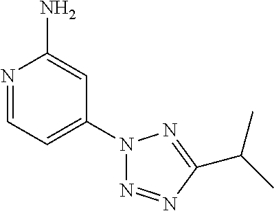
N1=CC=C(N2N=NC(C(C)C)=N2)C=C1N
